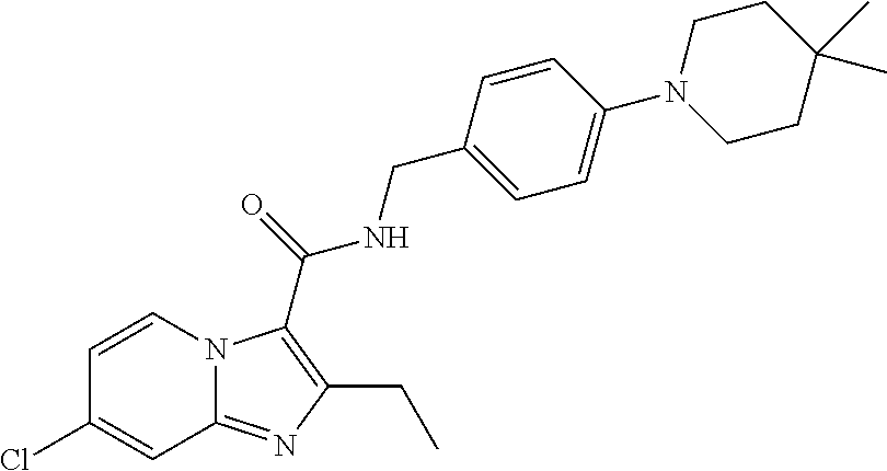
C1=CN2C(=NC(CC)=C2C(=O)NCC2=CC=C(N3CCC(C)(C)CC3)C=C2)C=C1Cl
